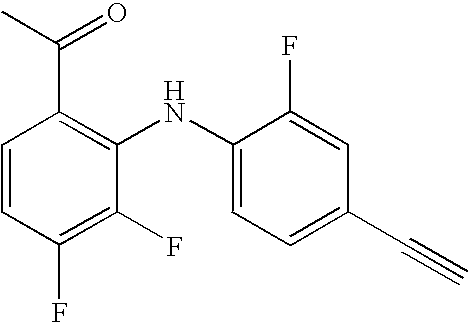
C1=CC(F)=C(F)C(NC2=CC=C(C#C)C=C2F)=C1C(C)=O
